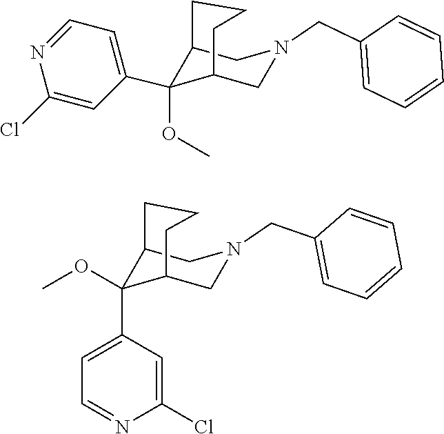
C1=NC(Cl)=CC(C2(OC)C3CN(CC4=CC=CC=C4)CC2CCC3)=C1.O(C1(C2=CC=NC(Cl)=C2)C2CN(CC3=CC=CC=C3)CC1CCC2)C
